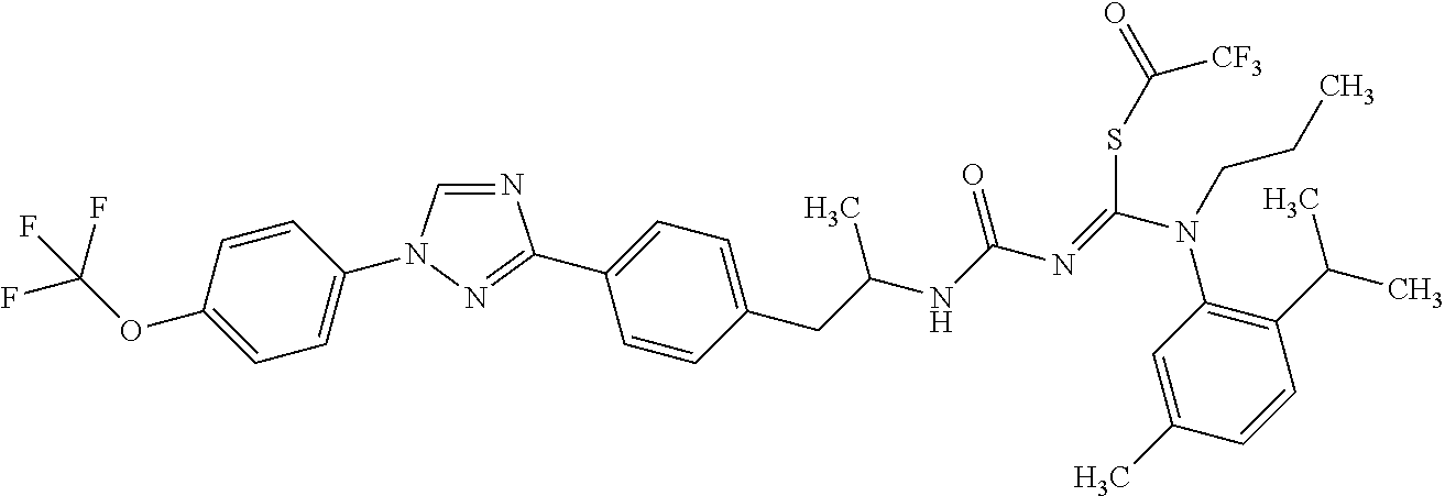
N1=CN(C2=CC=C(OC(F)(F)F)C=C2)N=C1C1=CC=C(CC(NC(N=C(N(C2=C(C(C)C)C=CC(C)=C2)CCC)SC(=O)[CF3])=O)C)C=C1
